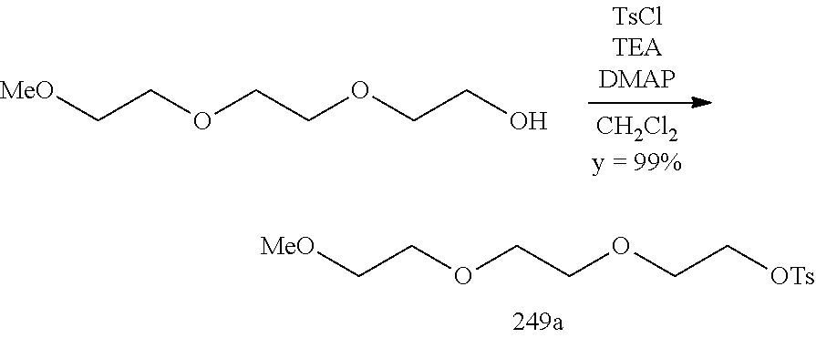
[MeO]CCOCCOCCO.[MeO]CCOCCOCC[OTs]
